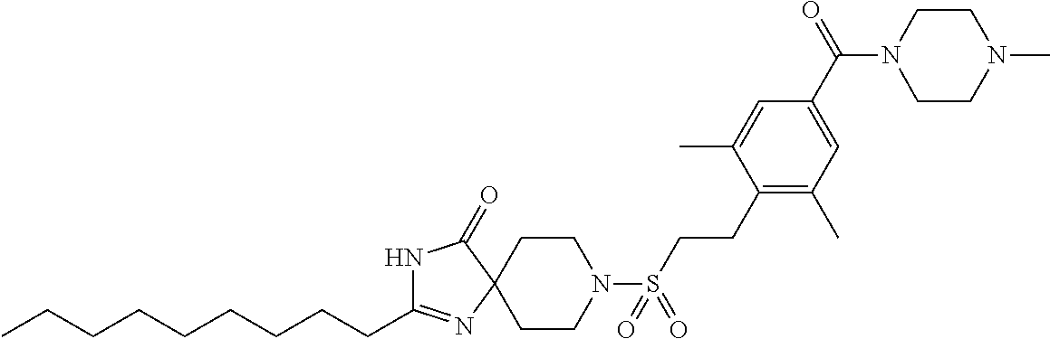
C(CCCCCCCC)C1=NC2(C(=O)N1)CCN(S(=O)(=O)CCC1=C(C)C=C(C(=O)N3CCN(C)CC3)C=C1C)CC2
